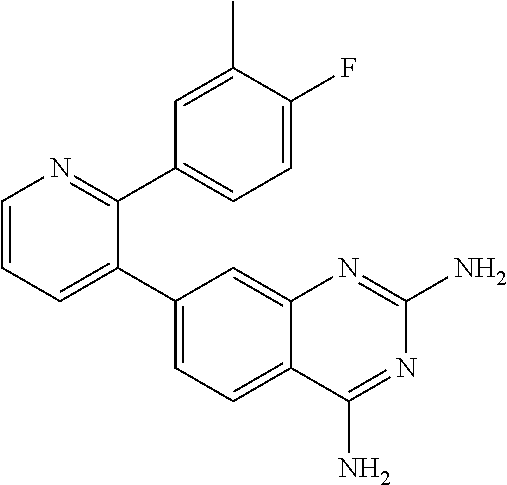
C1=CC=C(C2=CC=C3C(=C2)N=C(N)N=C3N)C(C2=CC=C(F)C(C)=C2)=N1
